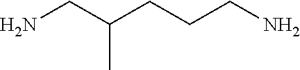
NCC(CCCN)C
